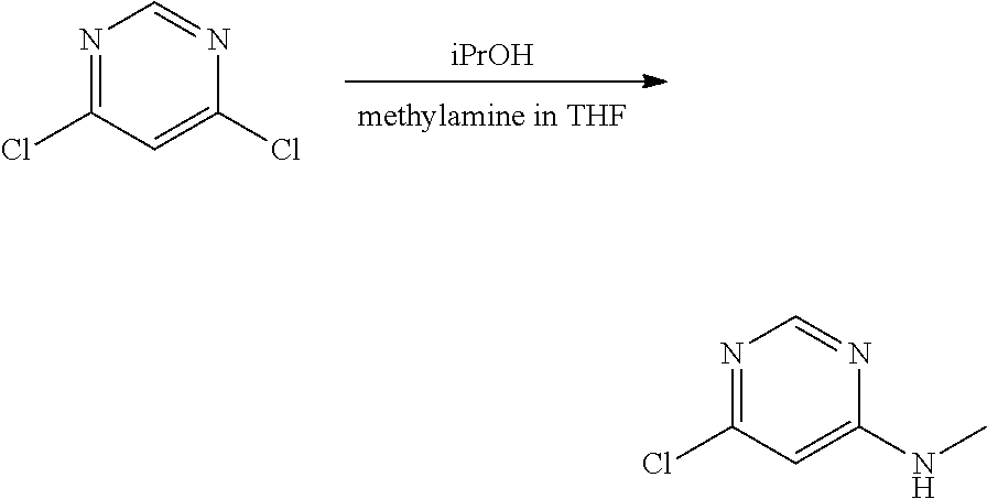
[iPrOH].N1=C(Cl)C=C(Cl)N=C1.N1=C(Cl)C=C(NC)N=C1
